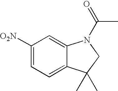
C1([O2N])=CC=C2C(=C1)N(C(C)=O)CC2(C)C
